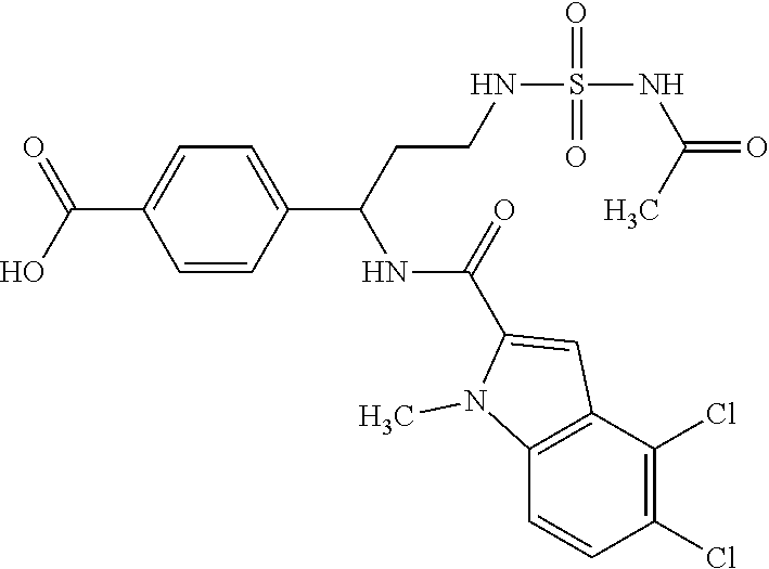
C1=CC(C(CCNS(NC(=O)C)(=O)=O)NC(C2=CC3=C(N2C)C=CC(Cl)=C3Cl)=O)=CC=C1C(O)=O
